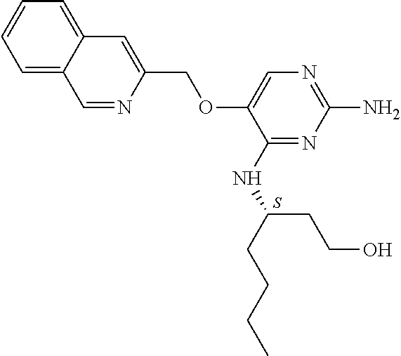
C1(COC2=CN=C(N)N=C2NC(CCCC)CCO)=CC2=CC=CC=C2C=N1.S
